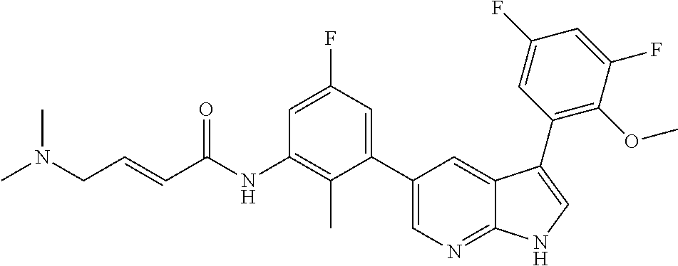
C(=CC(NC1=C(C)C(C2=CN=C3C(=C2)C(C2=C(OC)C(F)=CC(F)=C2)=CN3)=CC(F)=C1)=O)CN(C)C
